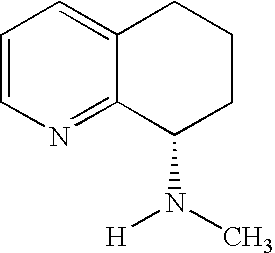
C1=CN=C2C(=C1)CCCC2N(C)[H]
